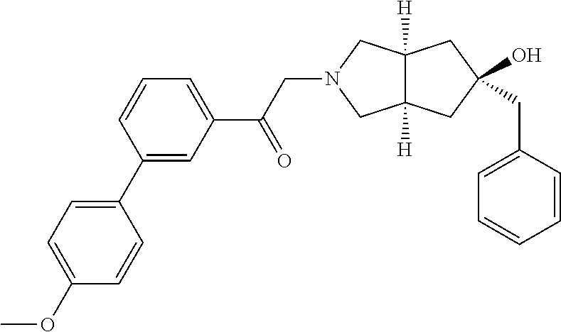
C1=CC=C(C(CN2CC3([H])C([H])(C2)CC(CC2=CC=CC=C2)(O)C3)=O)C=C1C1=CC=C(OC)C=C1
